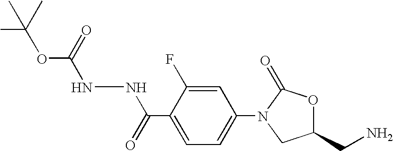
C(C1=CC=C(N2CC(CN)OC2=O)C=C1F)(NNC(OC(C)(C)C)=O)=O
